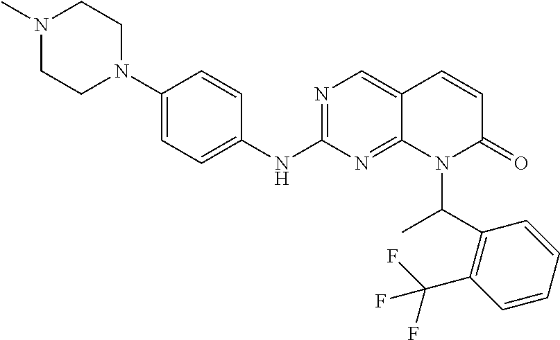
N1(C)CCN(C2=CC=C(NC3=NC=C4C(=N3)N(C(C3=C(C(F)(F)F)C=CC=C3)C)C(=O)C=C4)C=C2)CC1
